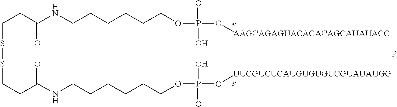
C(SSCCC(=O)NCCCCCCOP(O)(=O)O[UUCGUCUCAUGUGUGUCGUAUAUGG])CC(=O)NCCCCCCOP(=O)(O[AAGCAGAGUACACACAGCAUAUACC])O.P
